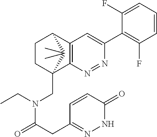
C12=C(N=NC(C3=C(F)C=CC=C3F)=C1)C1(CN(C(CC3=NNC(=O)C=C3)=O)CC)CCC2C1(C)C
